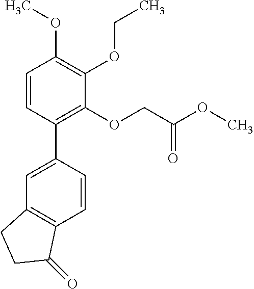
C1=C(C2=C(OCC(OC)=O)C(OCC)=C(OC)C=C2)C=CC2=C1CCC2=O
